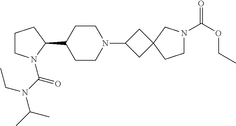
C1CN(C(N(CC)C(C)C)=O)C(C2CCN(C3CC4(C3)CCN(C(OCC)=O)C4)CC2)C1
